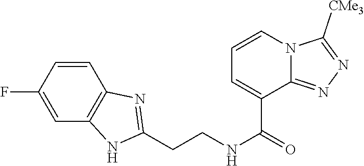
C(CNC(=O)C1=CC=CN2C1=NN=C2[CMe3])C1=NC2=C(C=C(F)C=C2)N1
